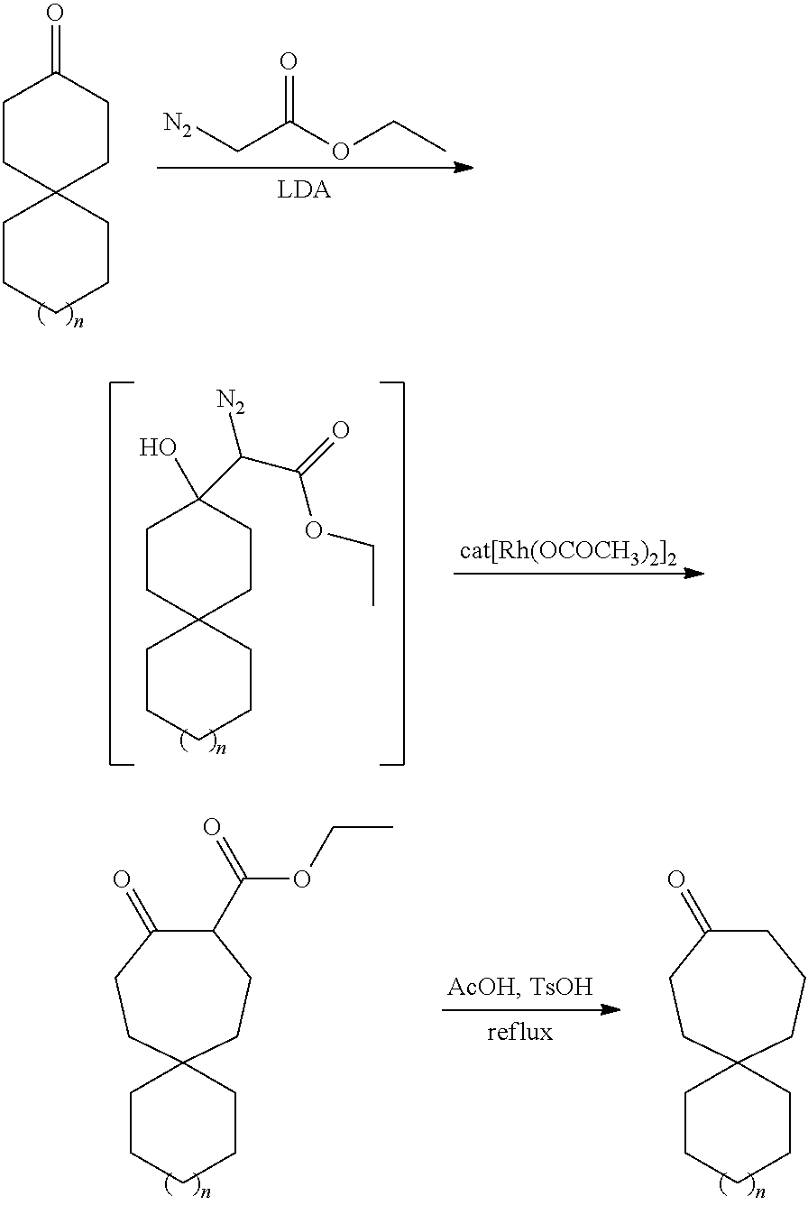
C1CC2(CCC1=O)CCCCC2.[N2]CC(OCC)=O.C1CC2(CCC1(O)C([N2])C(OCC)=O)CCCCC2.C1CCCCC12CCC(=O)C(C(OCC)=O)CC2.C1CCCCC12CCC(=O)CCC2
